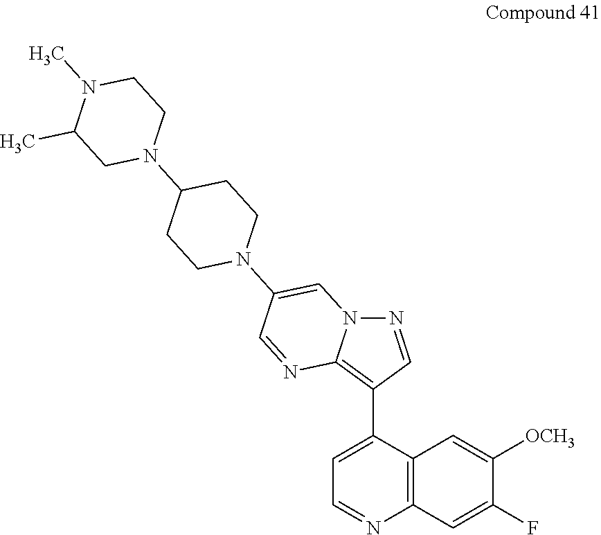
C1=NC2=C(C3=CC=NC4=C3C=C([OCH3])C(F)=C4)C=NN2C=C1N1CCC(N2CC(C)N(C)CC2)CC1
